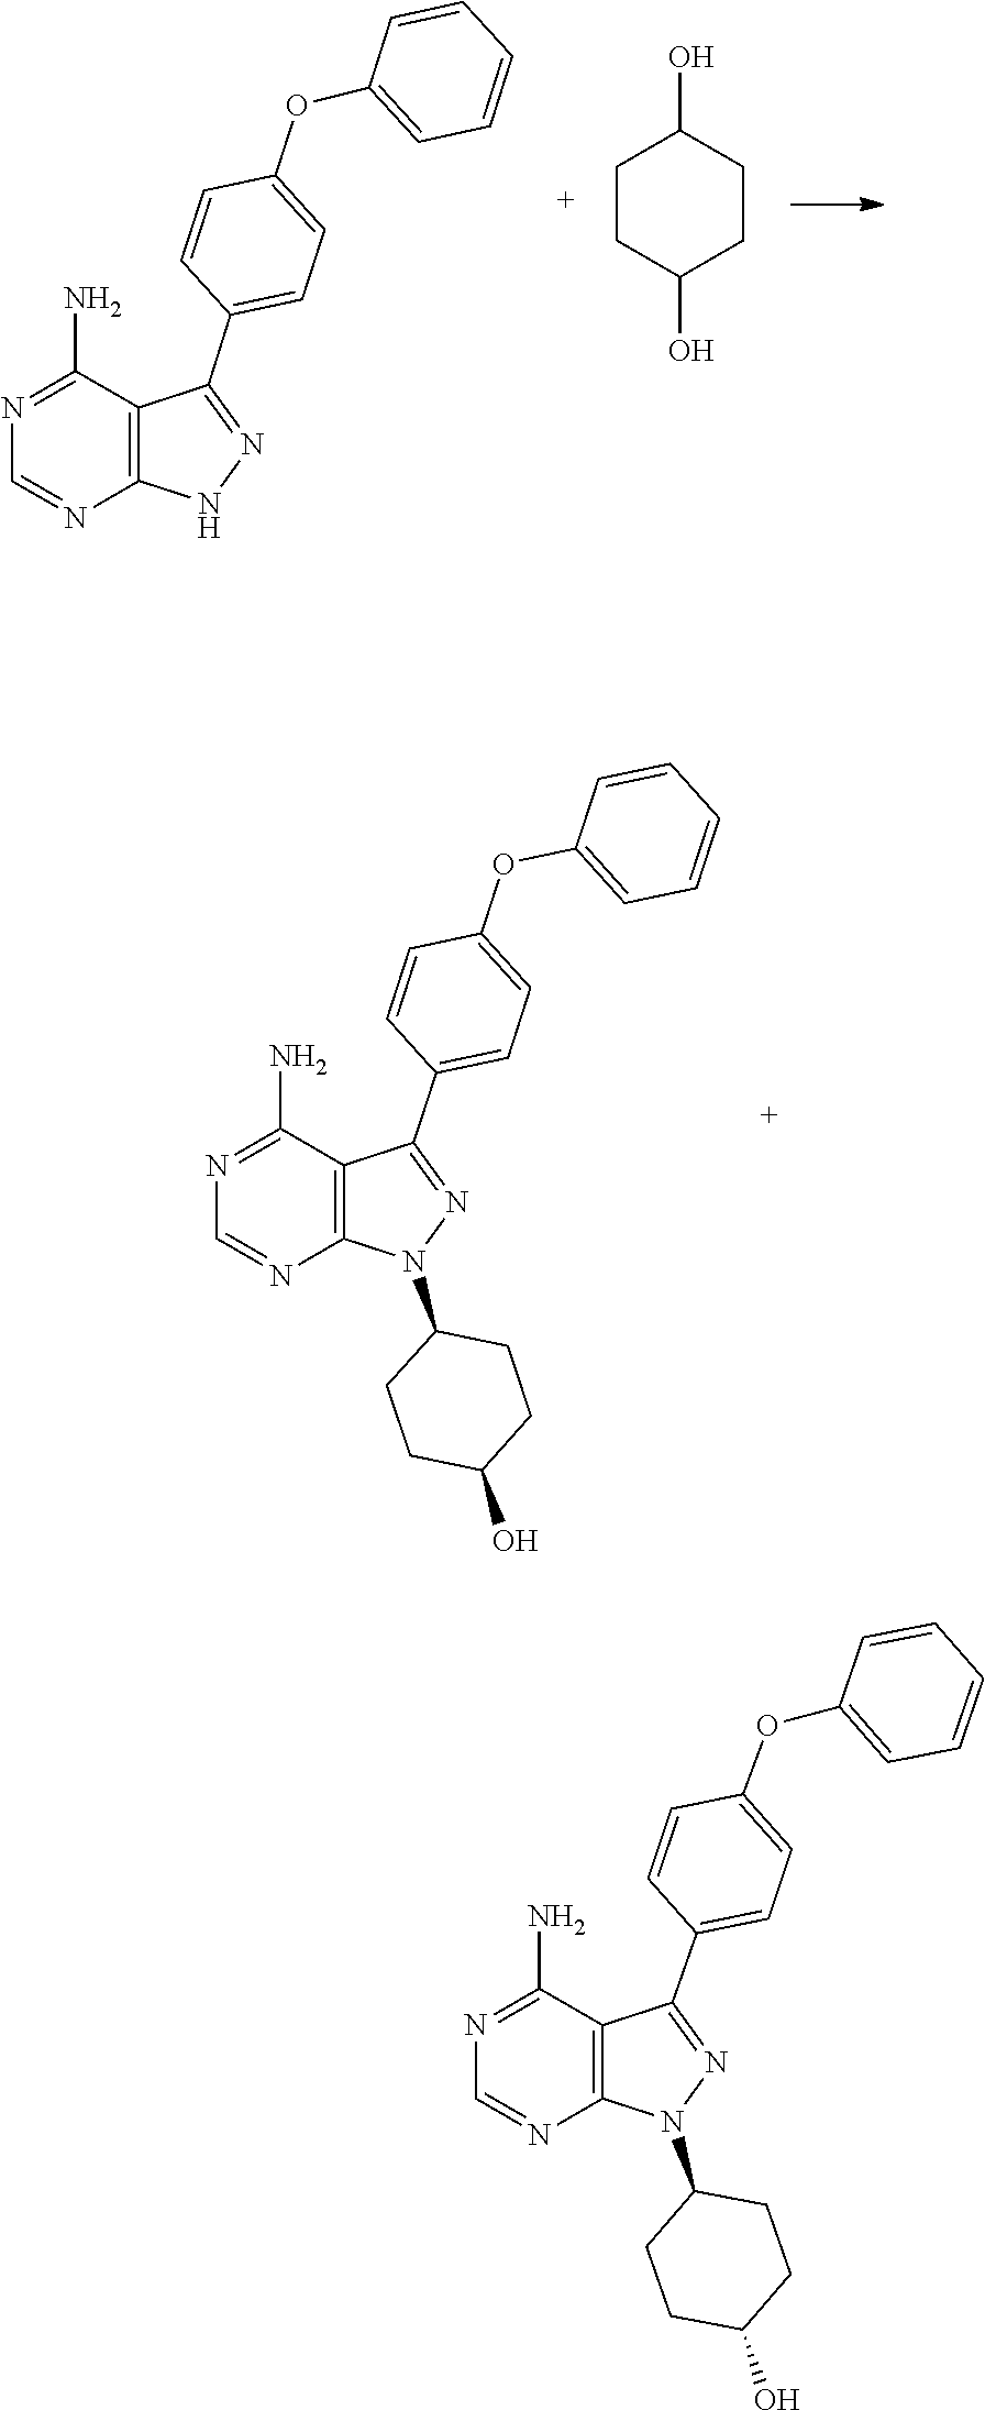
N1=C(N)C2=C(N=C1)NN=C2C1=CC=C(OC2=CC=CC=C2)C=C1.C1CC(O)CCC1O.N1=C(N)C2=C(N=C1)N(C1CCC(O)CC1)N=C2C1=CC=C(OC2=CC=CC=C2)C=C1.C1(N2N=C(C3=CC=C(OC4=CC=CC=C4)C=C3)C3=C2N=CN=C3N)CCC(O)CC1
